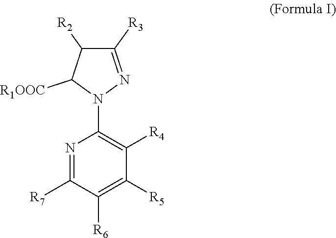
N1=C([R7])C([R6])=C([R5])C([R4])=C1N1N=C([R3])C([R2])C1[R1OOC]
